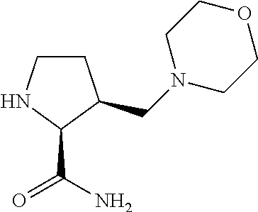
C1CNC(C(N)=O)C1CN1CCOCC1
